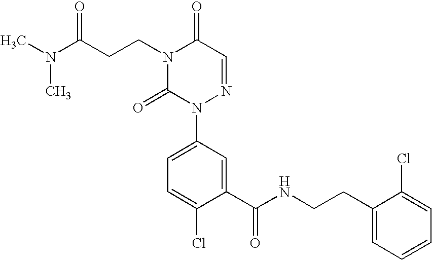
C1(C(NCCC2=CC=CC=C2Cl)=O)=CC(N2N=CC(=O)N(CCC(N(C)C)=O)C2=O)=CC=C1Cl
